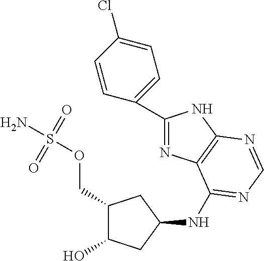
NS(OCC1C(O)CC(NC2=NC=NC3=C2N=C(C2=CC=C(Cl)C=C2)N3)C1)(=O)=O
